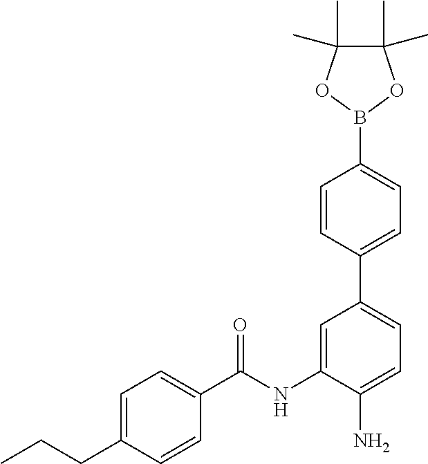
C1=C(CCC)C=CC(C(NC2=CC(C3=CC=C(B4OC(C)(C)C(C)(C)O4)C=C3)=CC=C2N)=O)=C1
